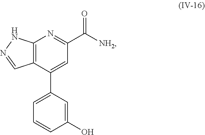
C12=C(C(C3=CC=CC(O)=C3)=CC(C([NH2])=O)=N1)C=NN2
